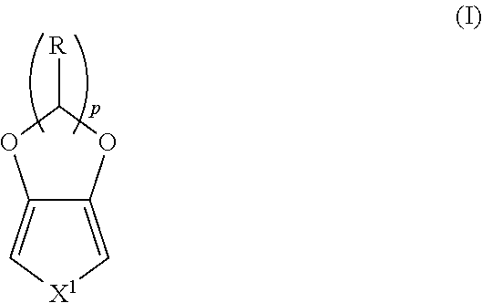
C12=C[X1]C=C1OC([R])O2
